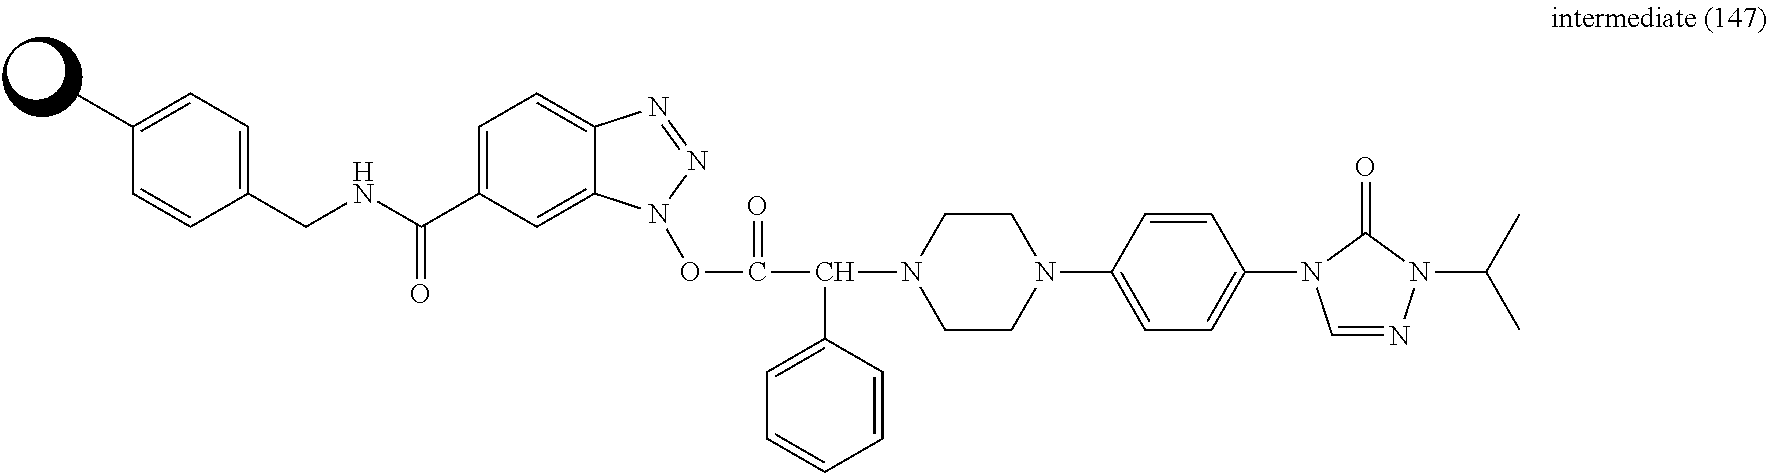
O(C(C(N1CCN(C2=CC=C(N3C=NN(C(C)C)C3=O)C=C2)CC1)C1=CC=CC=C1)=O)N1C2=CC(C(NCC3=CC=C(C)C=C3)=O)=CC=C2N=N1
